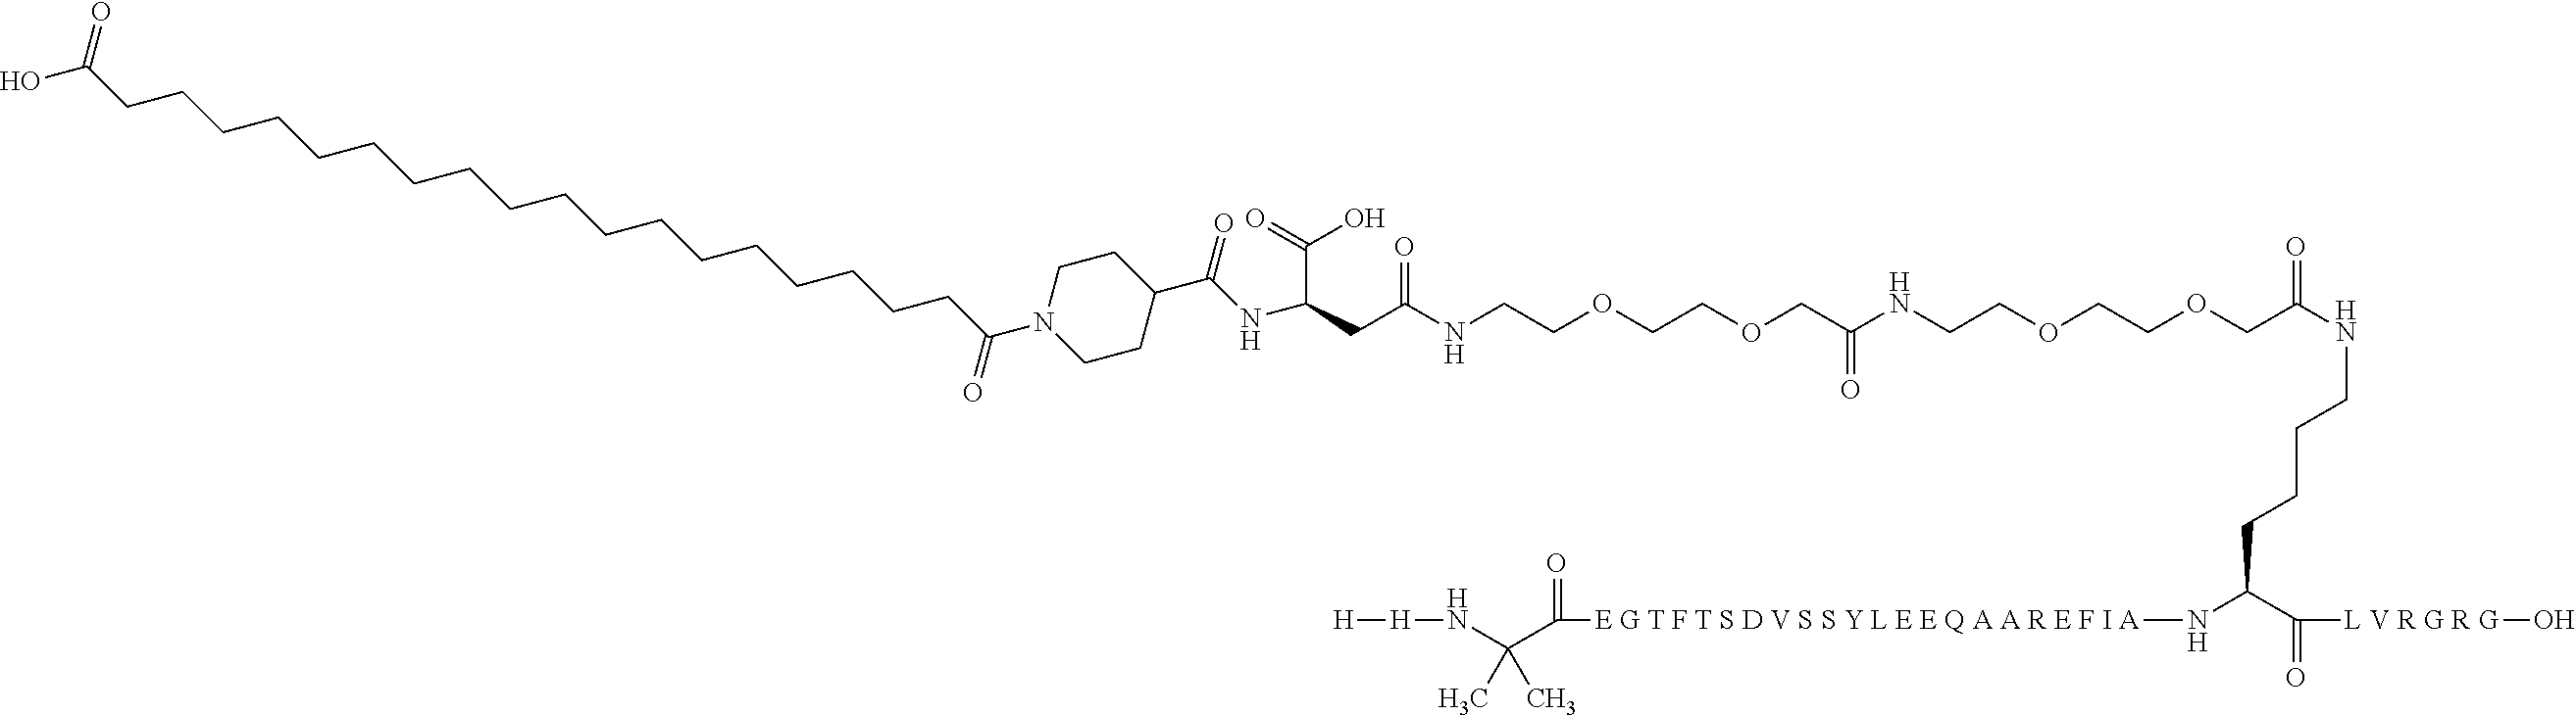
OC(CCCCCCCCCCCCCCCCCCC(N1CCC(C(NC(C(O)=O)CC(NCCOCCOCC(NCCOCCOCC(NCCCCC(C([L V R G R G]O)=O)N[E G T F T S D V S S Y L E E Q A A R E F I A]C(=O)C(N[H][H])(C)C)=O)=O)=O)=O)CC1)=O)=O
